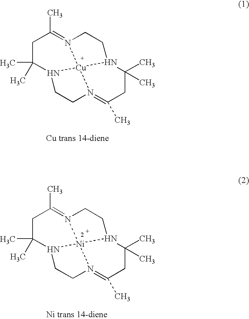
C1C(C)(C)N2CCN3=C(C)CC(C)(C)N4CCN(=C1C)[Cu]432.C1C(C)(C)N2CCN3=C(C)CC(C)(C)N4CCN(=C1C)[Ni]432
